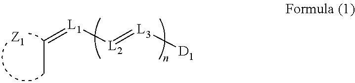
C(C)=[L1][L2]=[L3][D1]
